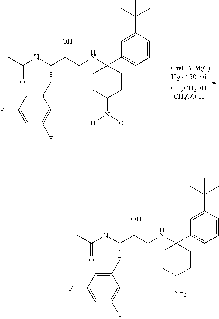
C1=CC(C(C)(C)C)=CC(C2(NCC(C(NC(C)=O)CC3=CC(F)=CC(F)=C3)O)CCC(N)CC2)=C1.C1=CC(C(C)(C)C)=CC(C2(NCC(C(NC(C)=O)CC3=CC(F)=CC(F)=C3)O)CCC(N(O)[H])CC2)=C1.[10 wt % Pd(C)H2(g) 50 psi]
